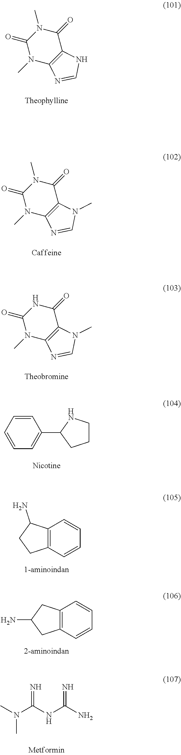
C1(=O)N(C)C(=O)N(C)C2=C1NC=N2.C1(=O)N(C)C(=O)N(C)C2=C1N(C)C=N2.C1(=O)NC(=O)N(C)C2=C1N(C)C=N2.C1=CC=CC=C1C1CCCN1.C12=C(C=CC=C1)CCC2N.C12=C(C=CC=C1)CC(N)C2.CN(C(NC(N)=N)=N)C
